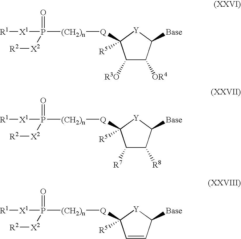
C1([R3O])C([OR4])C([Base])[Y]C1([Q][(CH2)n]P([X2][R2])(=O)[X1][R1])[R5].C1([R7])C([R8])C([Base])[Y]C1([Q][(CH2)n]P([X2][R2])(=O)[X1][R1])[R5].C1=CC([Base])[Y]C1([Q][(CH2)n]P([X2][R2])(=O)[X1][R1])[R5]
